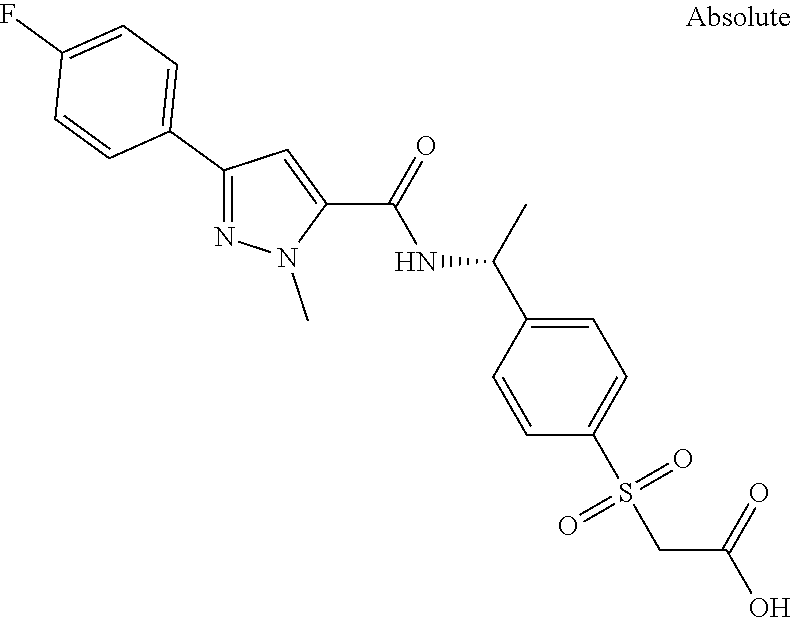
C1(C2=CC=C(F)C=C2)=NN(C)C(C(=O)NC(C2=CC=C(S(CC(=O)O)(=O)=O)C=C2)C)=C1
